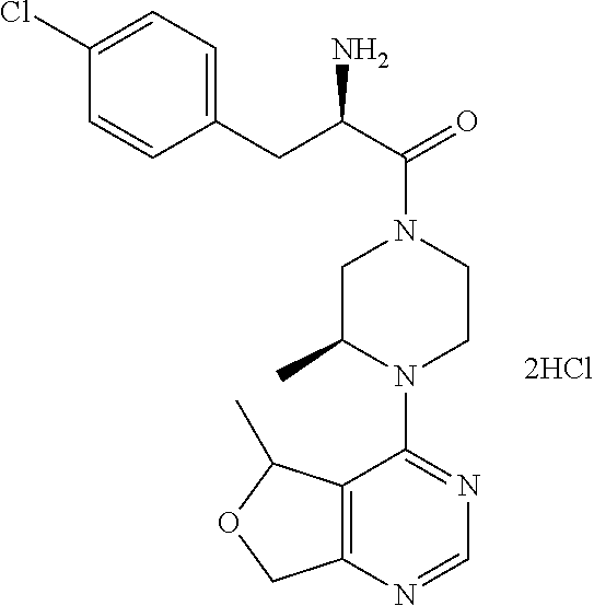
C12=C(N=CN=C1N1CCN(C(C(CC3=CC=C(Cl)C=C3)N)=O)CC1C)COC2C
